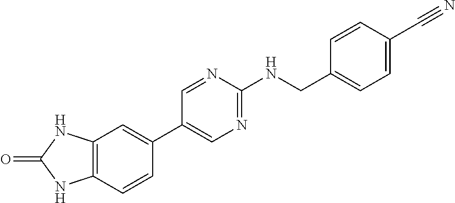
C12=C(C=CC(C3=CN=C(NCC4=CC=C(C#N)C=C4)N=C3)=C1)NC(=O)N2
